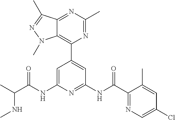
C1=C(NC(C(C)NC)=O)N=C(NC(C2=NC=C(Cl)C=C2C)=O)C=C1C1=C2C(=NC(C)=N1)C(C)=NN2C
